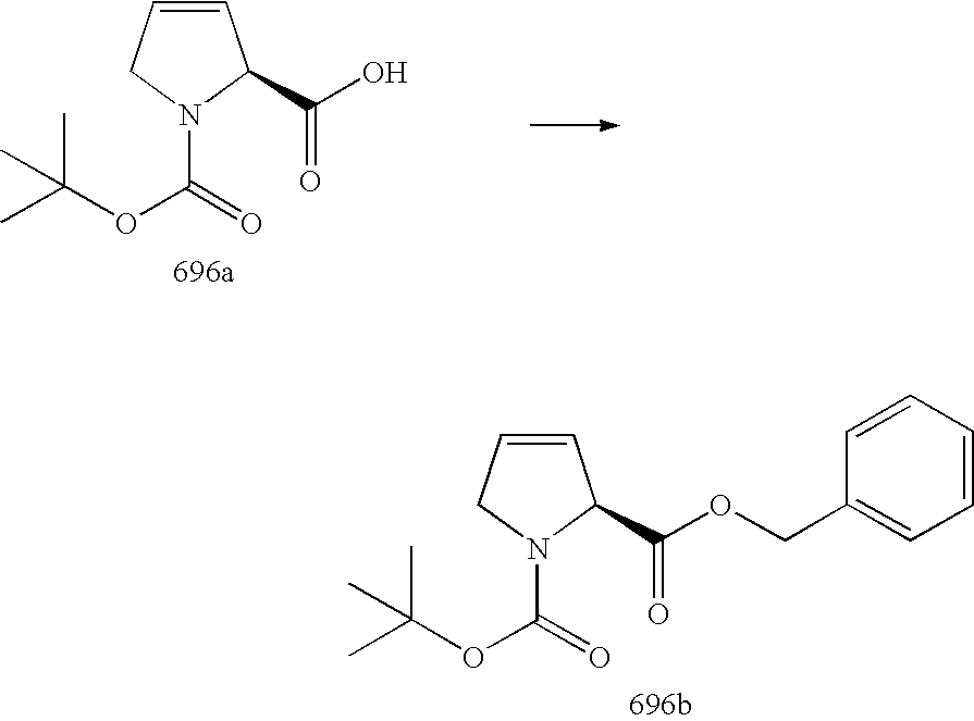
C1=CCN(C(OC(C)(C)C)=O)C1C(=O)OCC1=CC=CC=C1.C1=CCN(C(OC(C)(C)C)=O)C1C(=O)O
